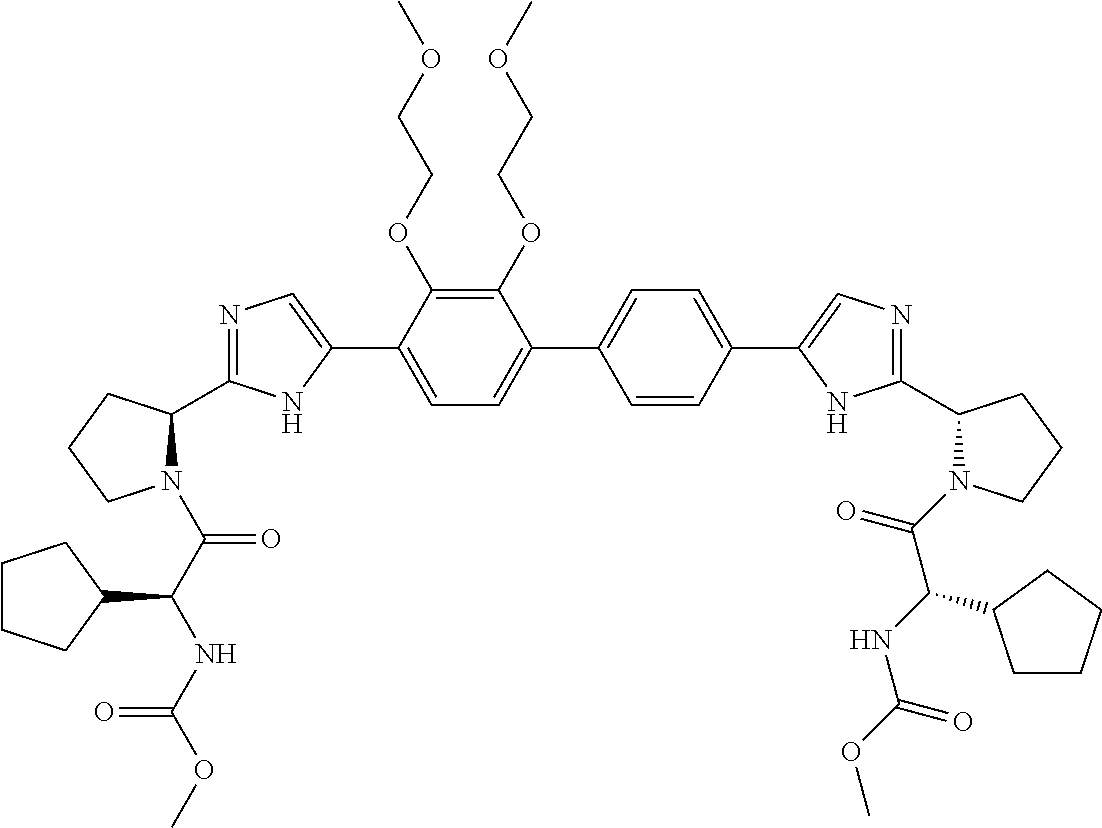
C1(OCCOC)=C(OCCOC)C(C2=CN=C(C3N(C(C(NC(OC)=O)C4CCCC4)=O)CCC3)N2)=CC=C1C1=CC=C(C2=CN=C(C3N(C(=O)C(NC(OC)=O)C4CCCC4)CCC3)N2)C=C1
